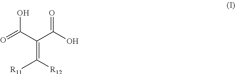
O=C(C(C(O)=O)=C([R12])[R11])O
